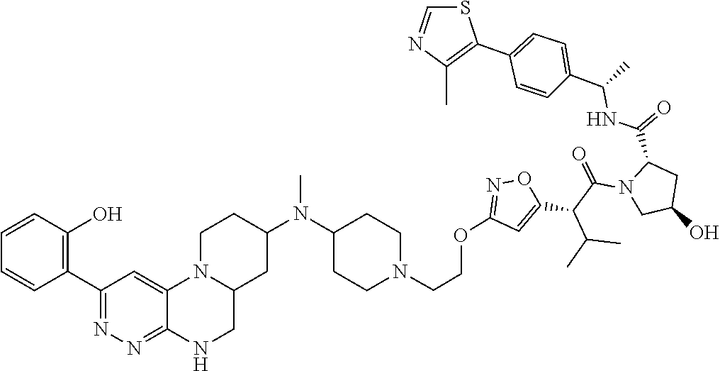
C1(C2=C(C)N=CS2)=CC=C(C(NC(C2CC(O)CN2C(C(C2=CC(OCCN3CCC(N(C4CCN5C(C4)CNC4=NN=C(C6=C(O)C=CC=C6)C=C54)C)CC3)=NO2)C(C)C)=O)=O)C)C=C1
